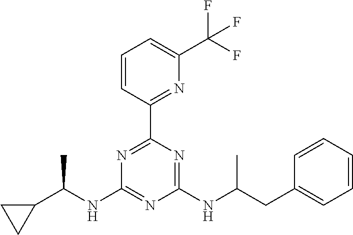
N(C1=NC(NC(CC2=CC=CC=C2)C)=NC(C2=NC(C(F)(F)F)=CC=C2)=N1)C(C1CC1)C
